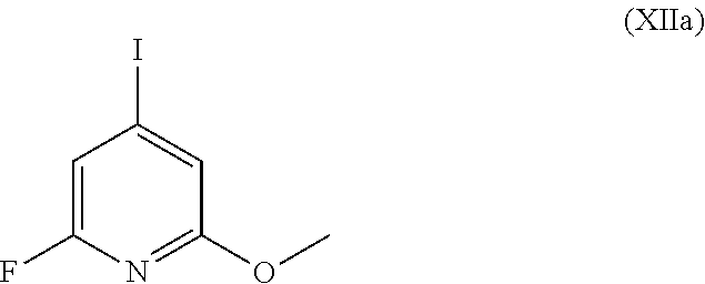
C1=C(F)N=C(OC)C=C1I
